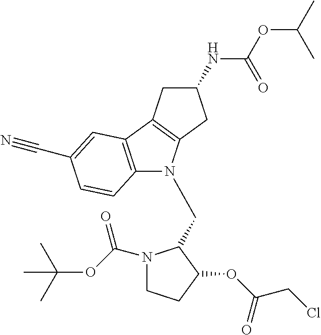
C12=C(C3=C(N1CC1N(C(=O)OC(C)(C)C)CCC1OC(=O)CCl)CC(NC(OC(C)C)=O)C3)C=C(C#N)C=C2
